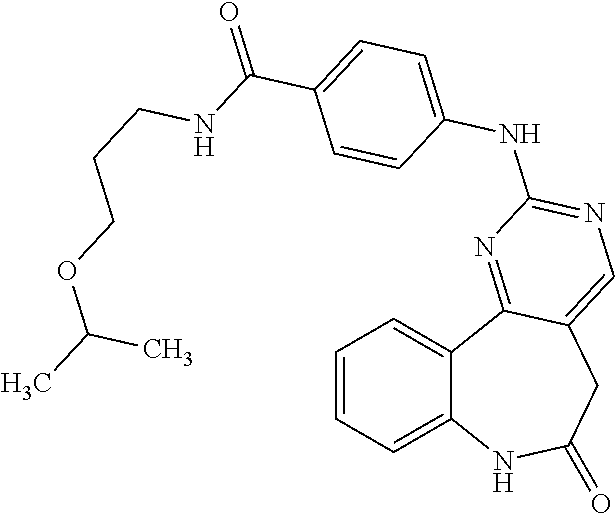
C12=CC=CC=C1C1=NC(NC3=CC=C(C(=O)NCCCOC(C)C)C=C3)=NC=C1CC(=O)N2
